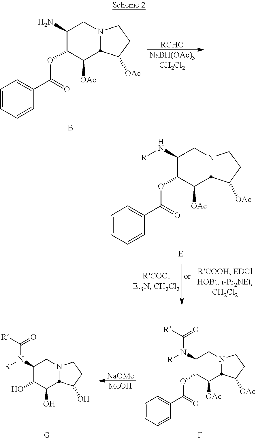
C1=CC=CC(C(OC2C([OAc])C3N(CC2N[R])CCC3[OAc])=O)=C1.[E].C1=CC=CC(C(OC2C([OAc])C3N(CC2N)CCC3[OAc])=O)=C1.B.[NaBH(OAc)3CH2Cl2].[RCHO].[NaOMe].[MeOH].C1=CC=CC(C(OC2C([OAc])C3N(CC2N(C([R])=O)[R])CCC3[OAc])=O)=C1.F.[G].OC1C(O)C2N(CC1N(C([R])=O)[R])CCC2O
